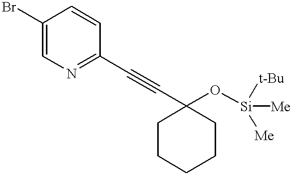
C1(Br)=CN=C(C#CC2(O[Si]([Me])([Me])[t-Bu])CCCCC2)C=C1
